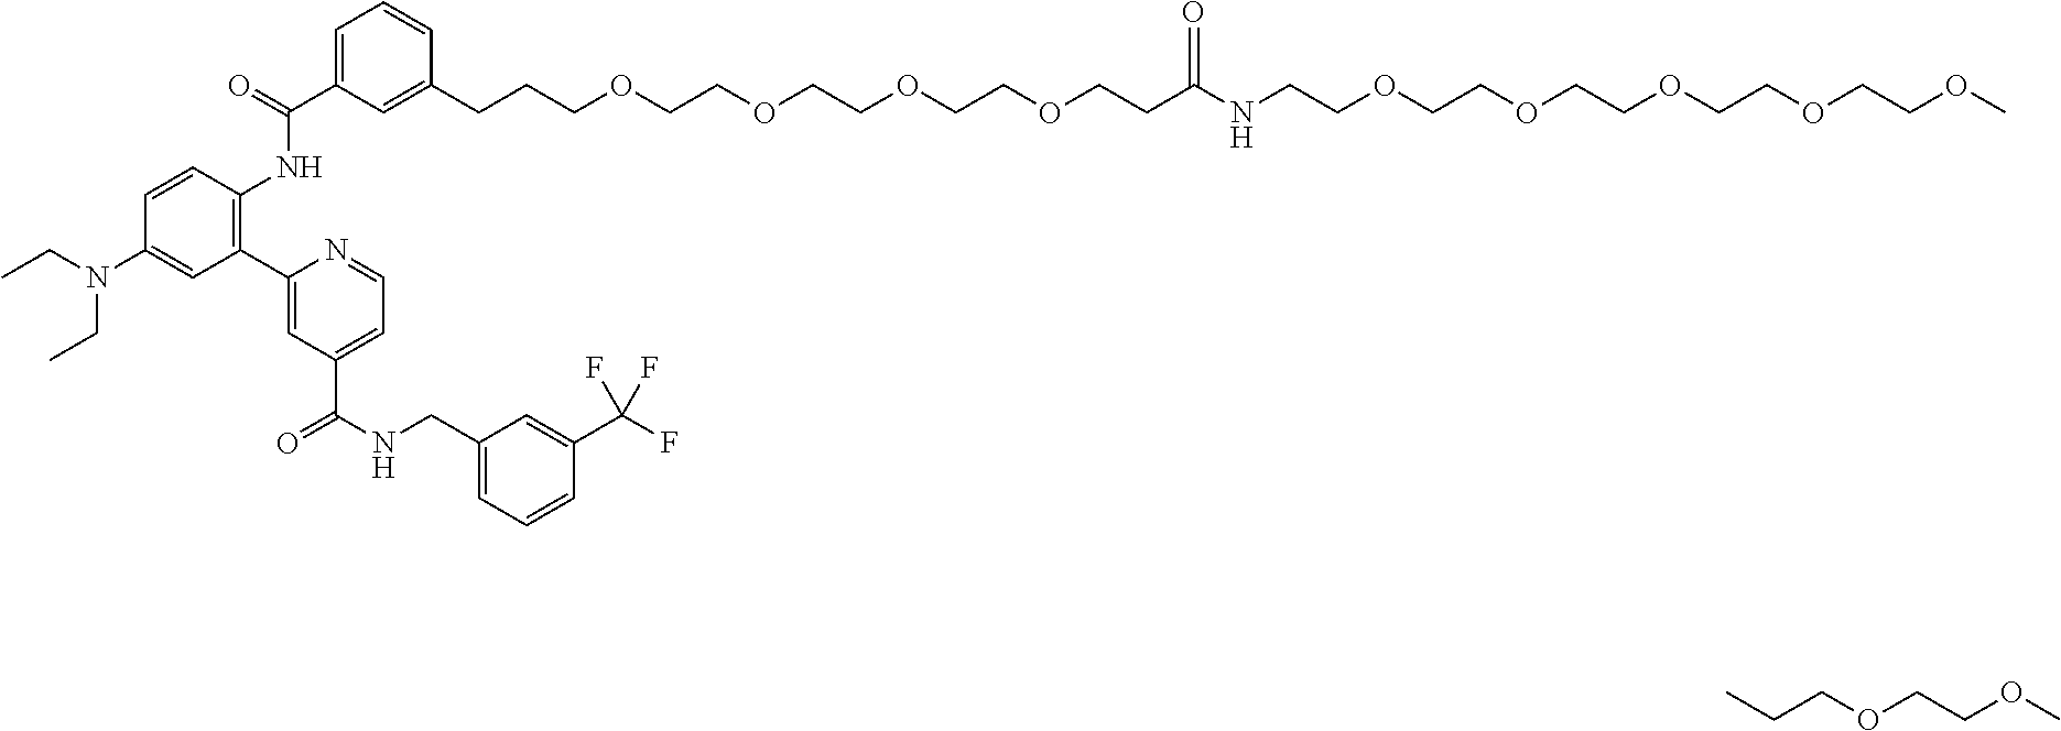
CCCOCCOC.C1(C2=CC(C(=O)NCC3=CC=CC(C(F)(F)F)=C3)=CC=N2)=C(NC(=O)C2=CC=CC(CCCOCCOCCOCCOCCC(NCCOCCOCCOCCOCCOC)=O)=C2)C=CC(N(CC)CC)=C1
